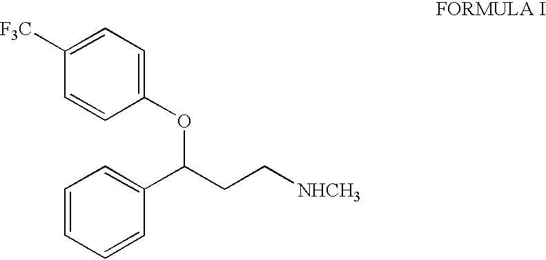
C1(OC(C2=CC=CC=C2)CC[NHCH3])=CC=C([F3C])C=C1
